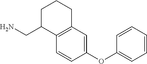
C1C(CN)C2=C(CC1)C=C(OC1=CC=CC=C1)C=C2
